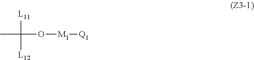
CC([L11])([L12])O[M1][Q1]
